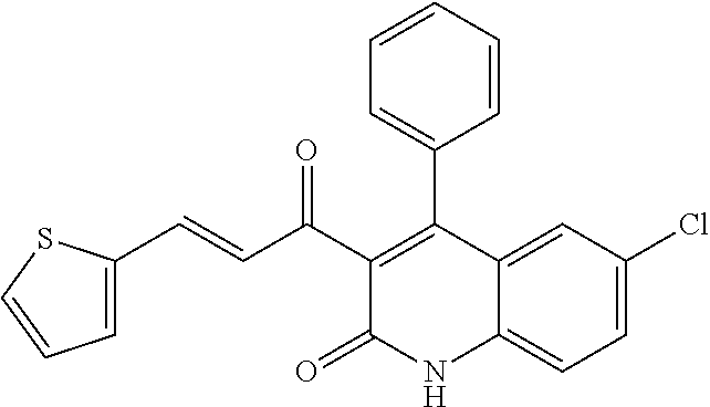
C1=C2C(=CC=C1Cl)NC(=O)C(C(C=CC1=CC=CS1)=O)=C2C1=CC=CC=C1
